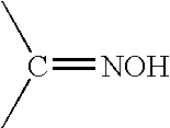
CC(C)=[NOH]
